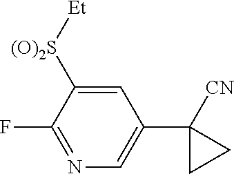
C1=C([(O)2S][Et])C(F)=NC=C1C1([CN])CC1
